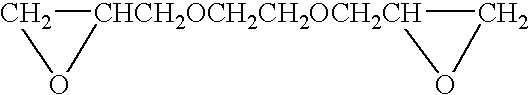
[CHCH2OCH2CH2OCH2CH]12(CO1)CO2
